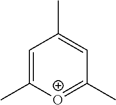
[O+]1=C(C)C=C(C)C=C1C
